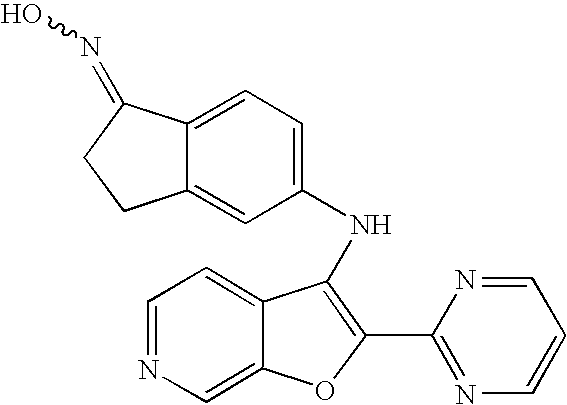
C12=CC(NC3=C(C4=NC=CC=N4)OC4=CN=CC=C34)=CC=C1C(=NO)CC2
